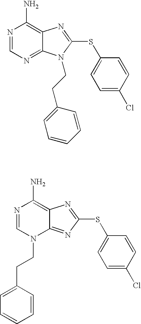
N1=CN=C2C(=C1N)N=C(SC1=CC=C(Cl)C=C1)N2CCC1=CC=CC=C1.N1=CN(CCC2=CC=CC=C2)C2=NC(SC3=CC=C(Cl)C=C3)=NC2=C1N
